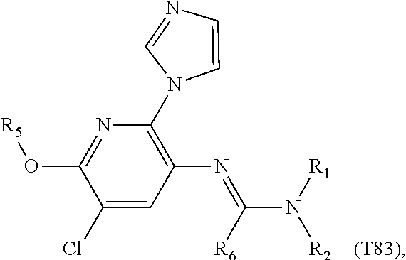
C1(Cl)=CC(N=C(N([R1])[R2])[R6])=C(N2C=CN=C2)N=C1O[R5]
